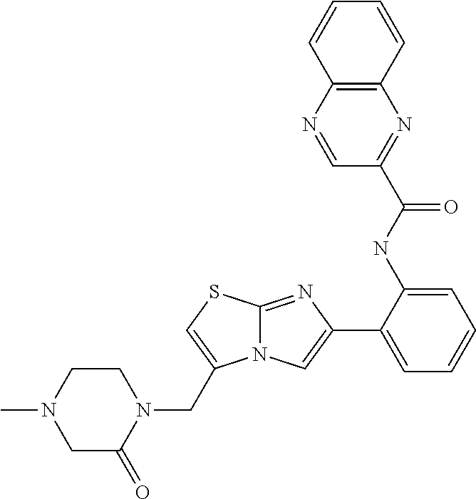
C1(NC(=O)C2=NC3=C(N=C2)C=CC=C3)=CC=CC=C1C1=CN2C(=N1)SC=C2CN1CCN(C)CC1=O
